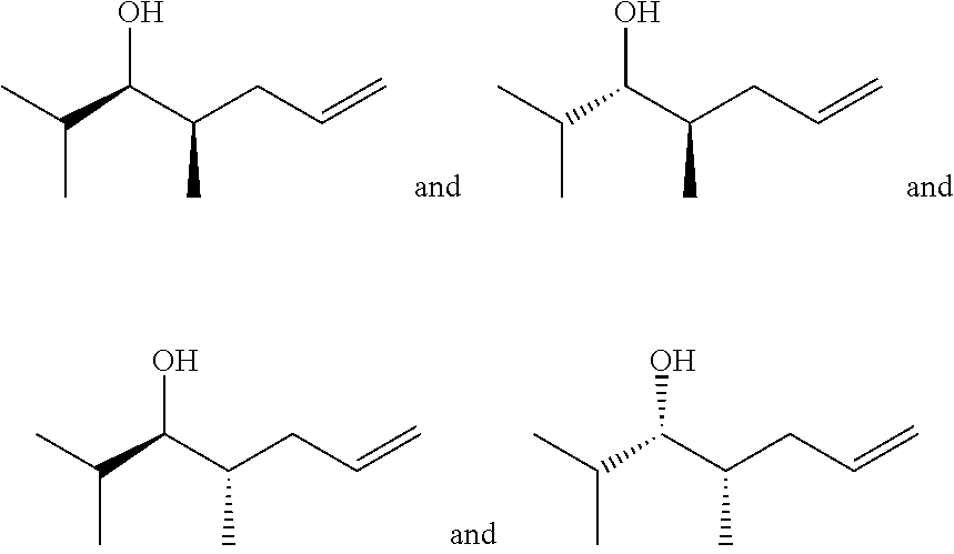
C(C(C(CC=C)C)O)(C)C.C(C(C(CC=C)C)O)(C)C.C(C(C(CC=C)C)O)(C)C.C(C(C(CC=C)C)O)(C)C
